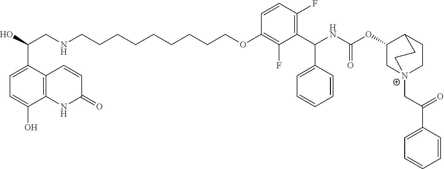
OC(CNCCCCCCCCCOC1=C(F)C(C(NC(OC2C[N+]3(CC(C4=CC=CC=C4)=O)CCC2CC3)=O)C2=CC=CC=C2)=C(F)C=C1)C1=CC=C(O)C2=C1C=CC(=O)N2
